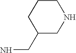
C1(CN)CNCCC1
